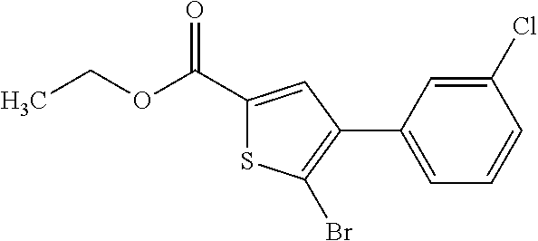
CCOC(C1=CC(C2=CC=CC(Cl)=C2)=C(Br)S1)=O
